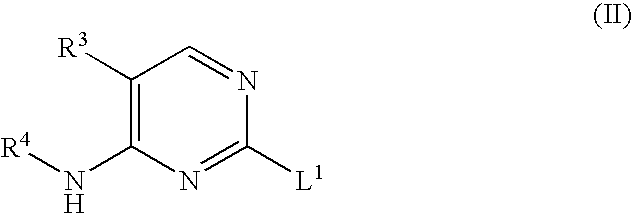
C1([R3])=C(N[R4])N=C([L1])N=C1
